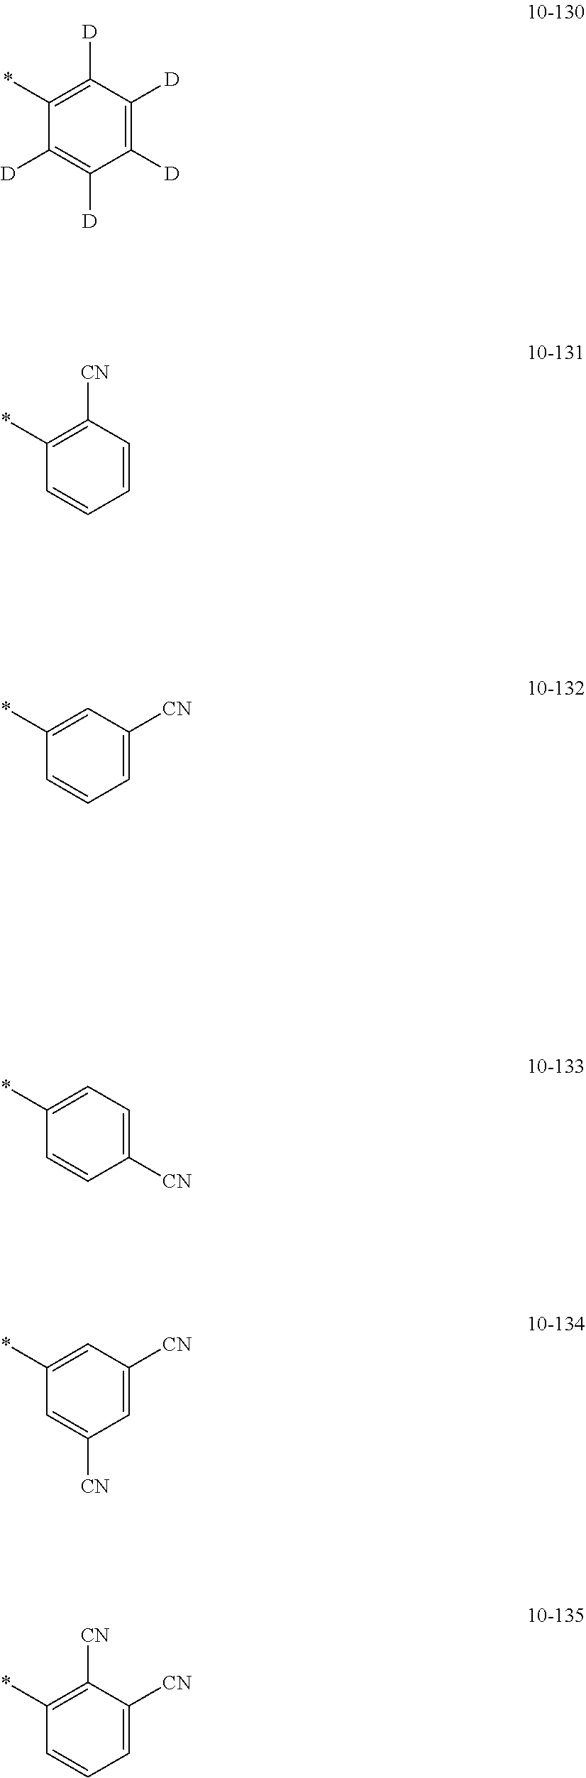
C1([D])=C([D])C([D])=C(*)C([D])=C1[D].C1=CC([CN])=C(*)C=C1.C1=C([CN])C=C(*)C=C1.C1([CN])=CC=C(*)C=C1.C1=C([CN])C=C(*)C=C1[CN].C1=C([CN])C([CN])=C(*)C=C1
